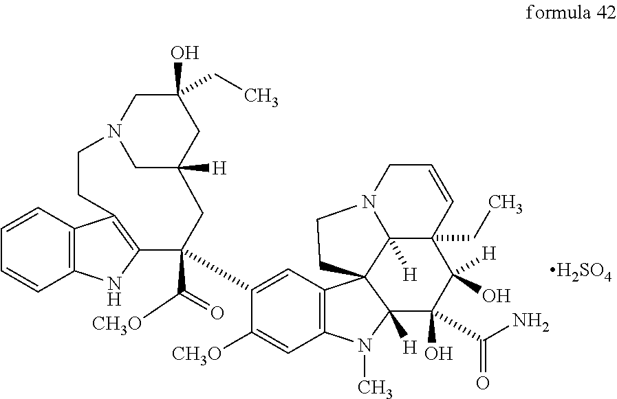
C12=C(C=CC=C1)C1=C(N2)C(C(=O)[CH3O])(C2=CC3=C(C=C2[CH3O])N(C)C2([H])C34C3([H])C(CC)(C(O)([H])C2(O)C(N)=O)C=CCN3CC4)CC2([H])CN(CC1)CC(O)(CC)C2.[H2SO4]
